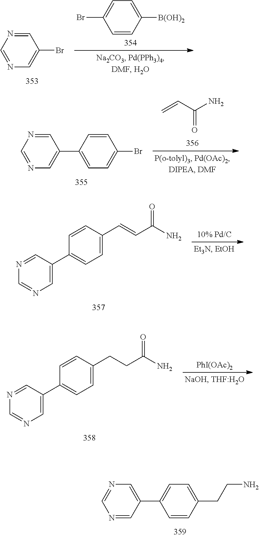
C1=CC([B(OH)2])=CC=C1Br.C1=NC=NC=C1Br.C=CC(N)=O.C1=NC=NC=C1C1=CC=C(Br)C=C1.C1=C(C2=CC=C(C=CC(=O)N)C=C2)C=NC=N1.C1=C(C2=CC=C(CCC(=O)N)C=C2)C=NC=N1.[PhI(OAc)2].N1=CC(C2=CC=C(CCN)C=C2)=CN=C1
